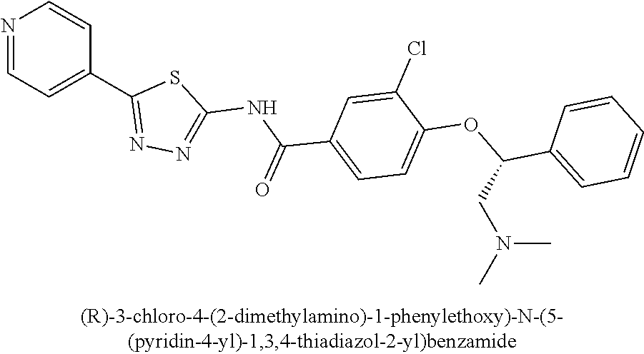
N1=CC=C(C2=NN=C(NC(C3=CC=C(OC(C4=CC=CC=C4)CN(C)C)C(Cl)=C3)=O)S2)C=C1
